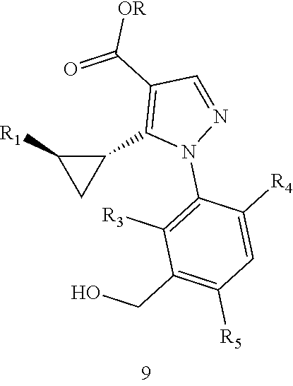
C1(C2=C(C(=O)[OR])C=NN2C2=C([R3])C(CO)=C([R5])C=C2[R4])C([R1])C1
